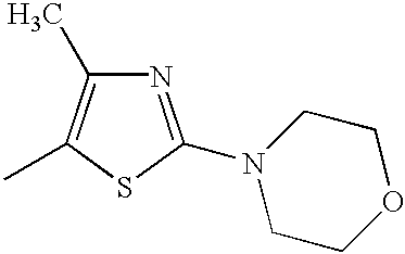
O1CCN(C2=NC(C)=C(C)S2)CC1
